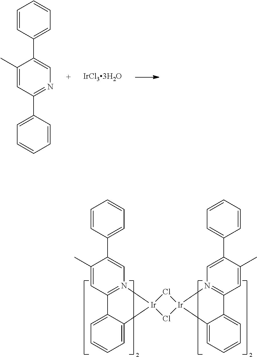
C1(C)=CC(C2=CC=CC=C2)=NC=C1C1=CC=CC=C1.C1(C)=CC2=N(C=C1C1=CC=CC=C1)[Ir]1(C3=CC=CC=C23)Cl[Ir]2(Cl1)N1=C(C=C(C)C(C3=CC=CC=C3)=C1)C1=CC=CC=C12
